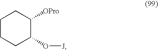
C1CCC(O[J])C([OPro])C1
